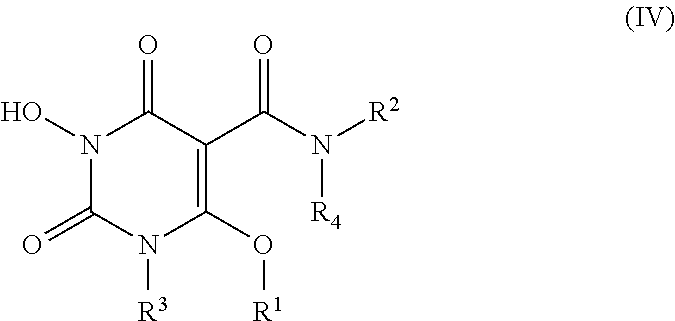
[R2]N(C(C1=C(O[R1])N([R3])C(=O)N(O)C1=O)=O)[R4]
